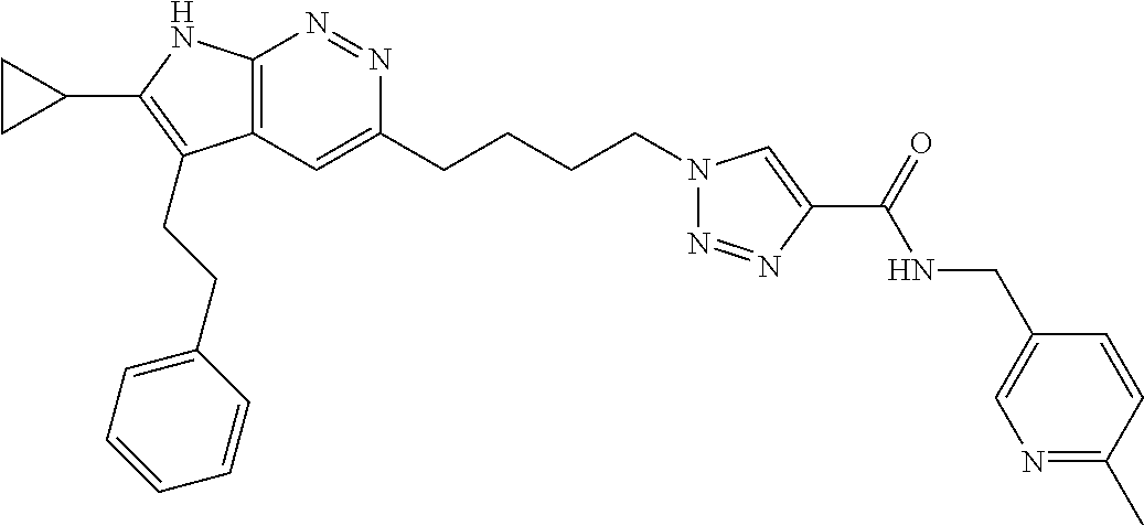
N1=NC2=C(C=C1CCCCN1N=NC(C(NCC3=CN=C(C)C=C3)=O)=C1)C(CCC1=CC=CC=C1)=C(C1CC1)N2
